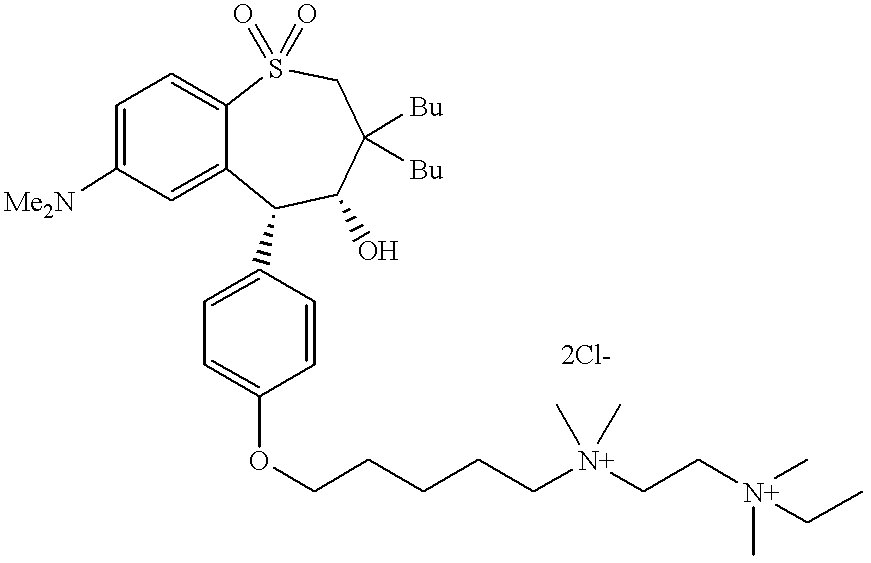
C1=C([Me2N])C=C2C(=C1)S(=O)(=O)CC([Bu])([Bu])C(O)C2C1=CC=C(OCCCCC[N+](CC[N+](C)(CC)C)(C)C)C=C1
